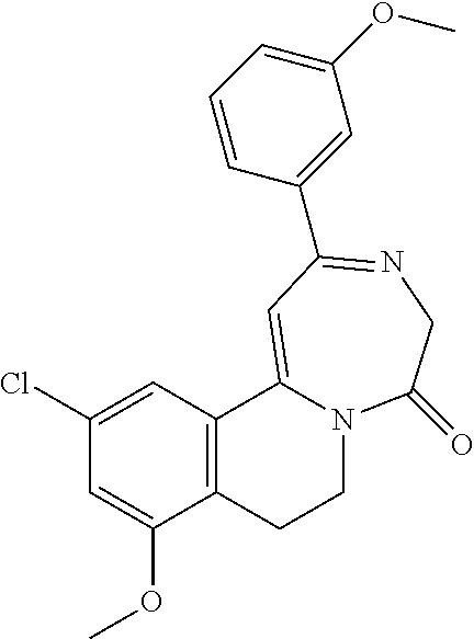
C1(Cl)=CC2=C(C(OC)=C1)CCN1C2=CC(C2=CC(OC)=CC=C2)=NCC1=O
